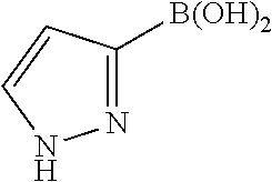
N1=C([B(OH)2])C=CN1
